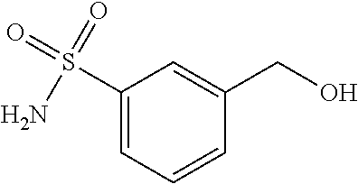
C1(S(=O)(=O)N)=CC=CC(CO)=C1
